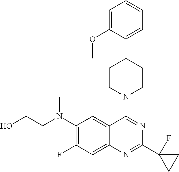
C12=CC(F)=C(N(CCO)C)C=C1C(N1CCC(C3=CC=CC=C3OC)CC1)=NC(C1(F)CC1)=N2
